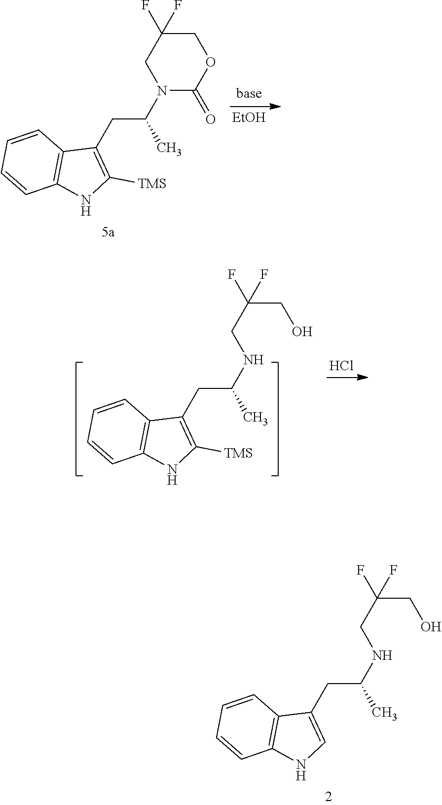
[EtOH].C1C(F)(F)CN(C(CC2=C([TMS])NC3=C2C=CC=C3)C)C(=O)O1.C(C(CNC(CC1=C([TMS])NC2=C1C=CC=C2)C)(F)F)O.Cl.C(C(CNC(CC1=CNC2=C1C=CC=C2)C)(F)F)O
